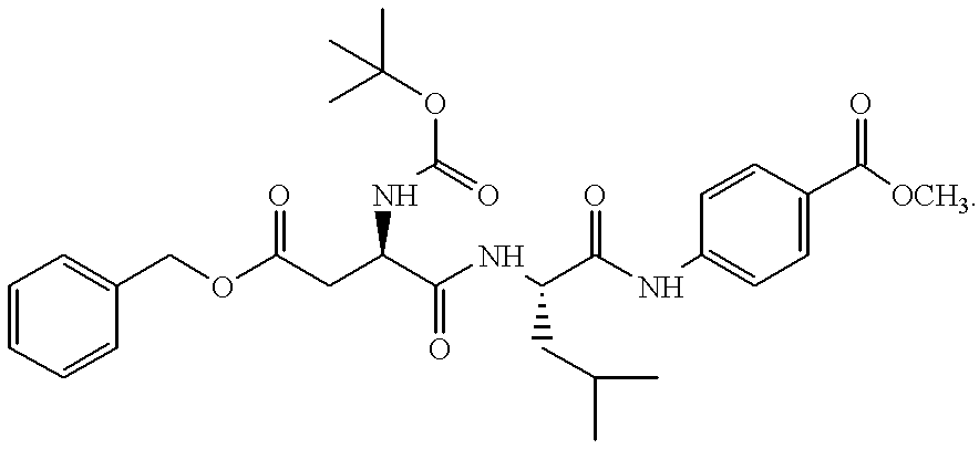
C(CC(C(NC(C(NC1=CC=C(C([OCH3])=O)C=C1)=O)CC(C)C)=O)NC(OC(C)(C)C)=O)(=O)OCC1=CC=CC=C1
